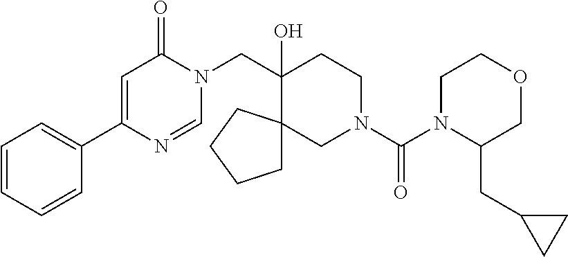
C1=CC=CC(C2=CC(=O)N(CC3(O)CCN(C(N4C(CC5CC5)COCC4)=O)CC34CCCC4)C=N2)=C1
